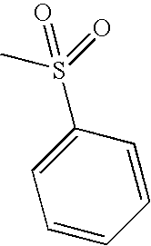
C1=CC(S(=O)(C)=O)=CC=C1
